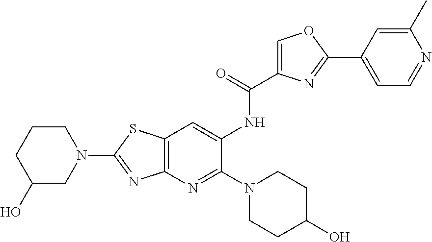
C12=C(N=C(N3CCC(O)CC3)C(NC(C3=COC(C4=CC=NC(C)=C4)=N3)=O)=C1)N=C(N1CCCC(O)C1)S2
